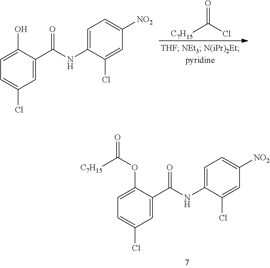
[C7H15]C(Cl)=O.C1=C(O)C(C(NC2=CC=C([NO2])C=C2Cl)=O)=CC(Cl)=C1.C1=C(OC([C7H15])=O)C(C(NC2=CC=C([NO2])C=C2Cl)=O)=CC(Cl)=C1
